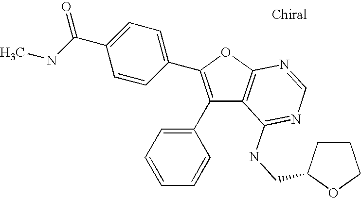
C1(C2=CC=CC=C2)=C(C2=CC=C(C(NC)=O)C=C2)OC2=C1C(NCC1CCCO1)=NC=N2
